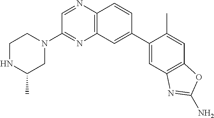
C1(C2=CC3=C(C=C2)N=CC(N2CCNC(C)C2)=N3)=CC2=C(C=C1C)OC(N)=N2
